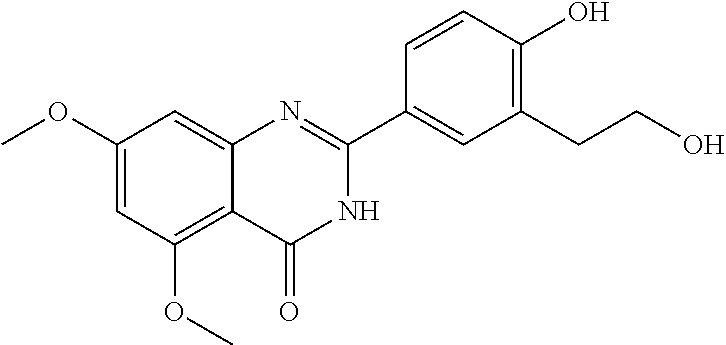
C1(OC)=CC(OC)=C2C(=C1)N=C(C1=CC(CCO)=C(O)C=C1)NC2=O
